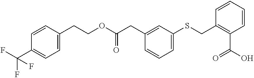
FC(F)(C1=CC=C(CCOC(CC2=CC(SCC3=C(C(O)=O)C=CC=C3)=CC=C2)=O)C=C1)F
